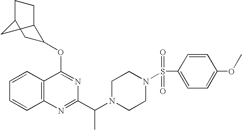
C1=CC2=C(C=C1)N=C(C(N1CCN(S(C3=CC=C(OC)C=C3)(=O)=O)CC1)C)N=C2OC1C2CCC(C1)C2
